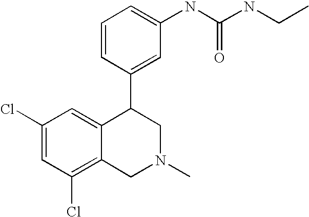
C1(Cl)=C2C(=CC(Cl)=C1)C(C1=CC(NC(NCC)=O)=CC=C1)CN(C)C2
